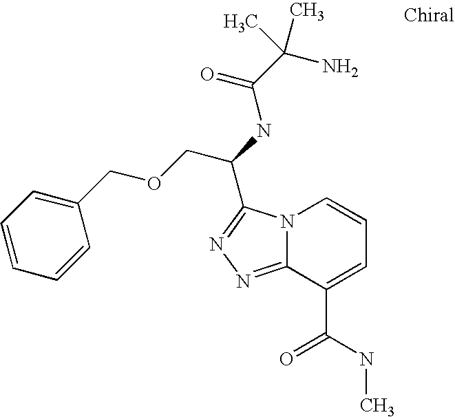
N12C(=NN=C1C(NC(C(N)(C)C)=O)COCC1=CC=CC=C1)C(C(NC)=O)=CC=C2
